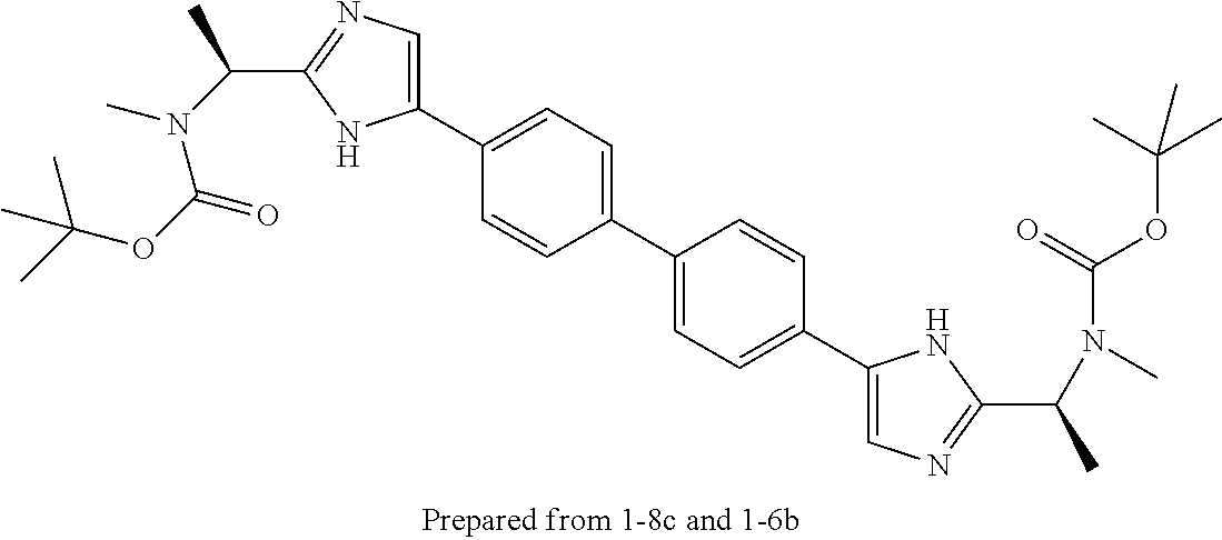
C1(C2=CC=C(C3=CC=C(C4=CN=C(C(N(C(OC(C)(C)C)=O)C)C)N4)C=C3)C=C2)=CN=C(C(N(C)C(OC(C)(C)C)=O)C)N1
